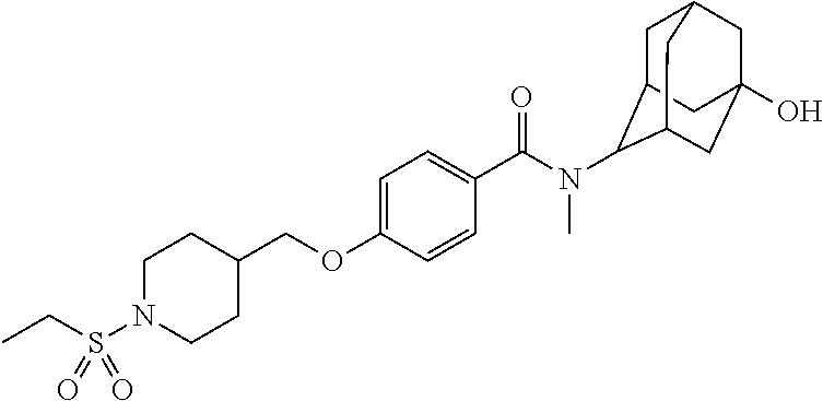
CCS(N1CCC(COC2=CC=C(C(N(C)C3C4CC5CC(O)(CC3C5)C4)=O)C=C2)CC1)(=O)=O
